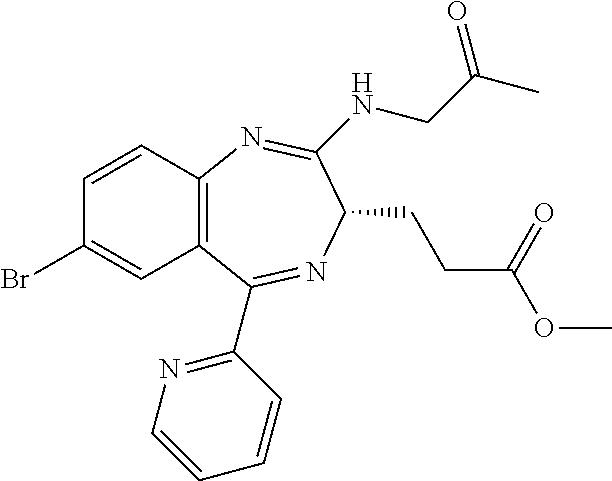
C12=C(C=C(Br)C=C1)C(C1=NC=CC=C1)=NC(CCC(=O)OC)C(NCC(C)=O)=N2
